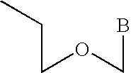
CCCOCB
